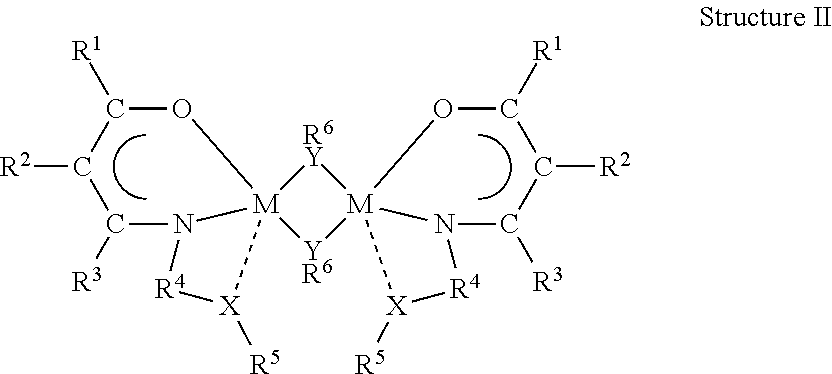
[M]123([YR6][M]45([R6Y]1)OC([R1])C([R2])C([R3])N4[R4][X]5[R5])OC([R1])C([R2])C([R3])N2[R4][X]3[R5]
